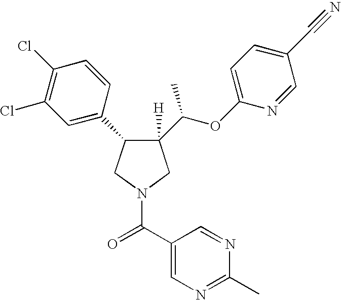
C1([H])(C(OC2=CC=C(C#N)C=N2)C)C(C2=CC(Cl)=C(Cl)C=C2)CN(C(C2=CN=C(C)N=C2)=O)C1
